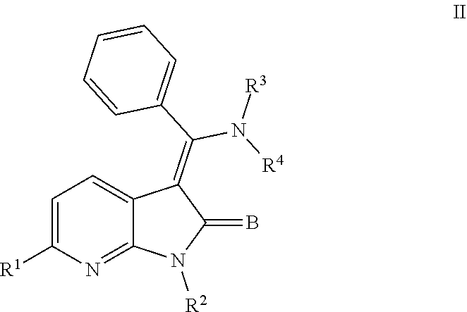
C1=C([R1])N=C2C(=C1)C(=C(C1=CC=CC=C1)N([R4])[R3])C(=B)N2[R2]
